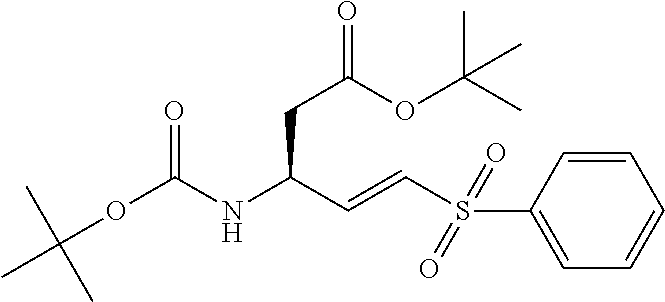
O=C(NC(C=CS(C1=CC=CC=C1)(=O)=O)CC(=O)OC(C)(C)C)OC(C)(C)C
